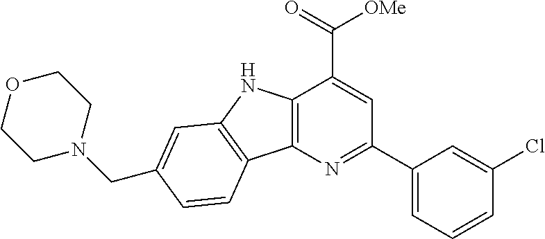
C12=C(N=C(C3=CC=CC(Cl)=C3)C=C1C(=O)[OMe])C1=C(N2)C=C(CN2CCOCC2)C=C1
